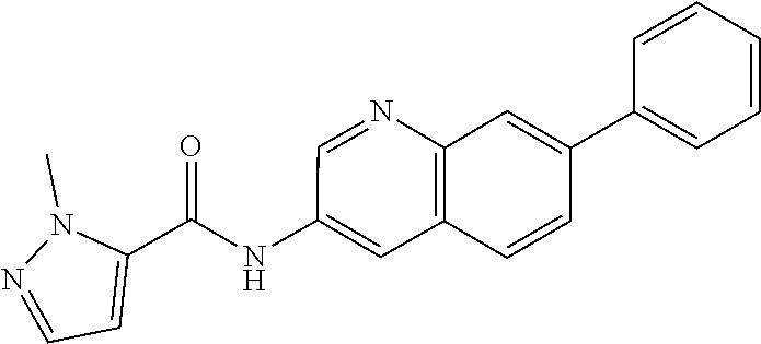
C1=NC2=C(C=C1NC(C1=CC=NN1C)=O)C=CC(C1=CC=CC=C1)=C2
